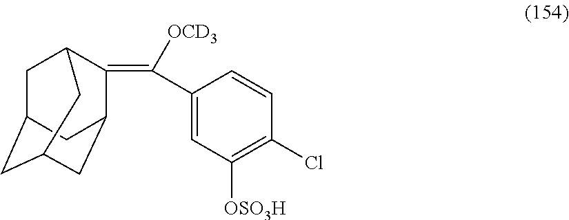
C1C2CC3CC(C(=C(C4=CC([OSO3H])=C(Cl)C=C4)[OCD3])C1C3)C2
